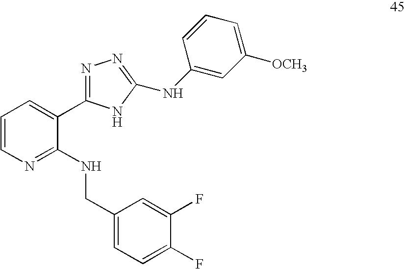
C1=CN=C(NCC2=CC=C(F)C(F)=C2)C(C2=NN=C(NC3=CC([OCH3])=CC=C3)N2)=C1
